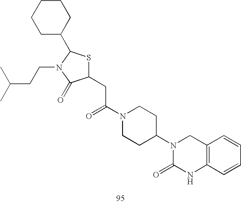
C1(CC(=O)N2CCC(N3C(=O)NC4=C(C3)C=CC=C4)CC2)SC(C2CCCCC2)N(CCC(C)C)C1=O
